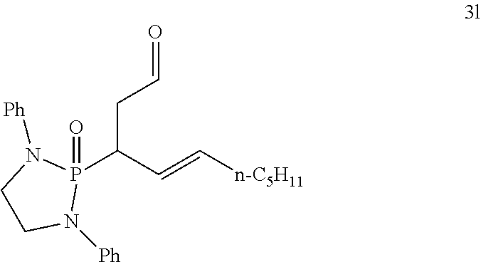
P1(C(C=C[n-C5H11])CC=O)(=O)N([Ph])CCN1[Ph]
